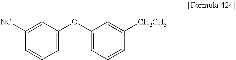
[NC]C1=CC(OC2=CC=CC([CH2CH3])=C2)=CC=C1
